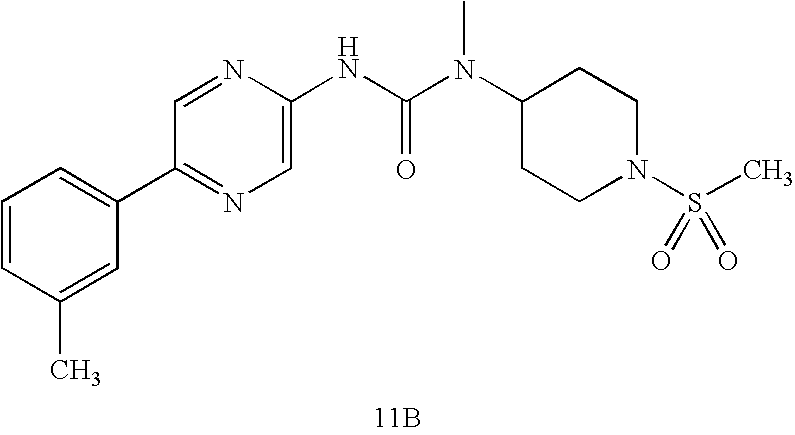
[11B].C1(C2=CC=CC(C)=C2)=NC=C(NC(N(C)C2CCN(S(=O)(C)=O)CC2)=O)N=C1
